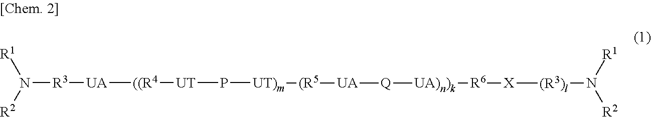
[R1]N([R2])[R3][UA][((R4][UT]P[UT)m][(R5][UA][Q][UA)n)k][R6][X][(R3)l]N([R2])[R1]
